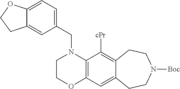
C1COC2=C(N1CC1=CC=C3C(=C1)CCO3)C([cPr])=C1C(=C2)CCN([Boc])CC1
